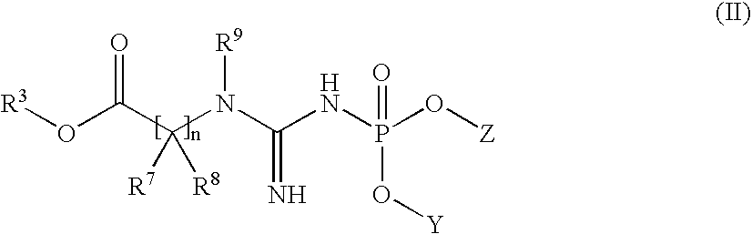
N(C(C(O[R3])=O)([R7])[R8])(C(NP(O[Z])(=O)O[Y])=N)[R9]
